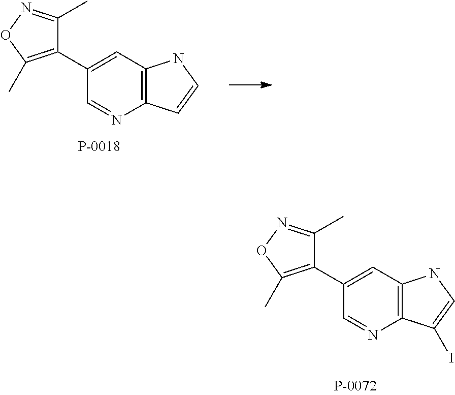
C12=C(C=C(C3=C(C)ON=C3C)C=N1)NC=C2.C12=C(C=C(C3=C(C)ON=C3C)C=N1)NC=C2I
